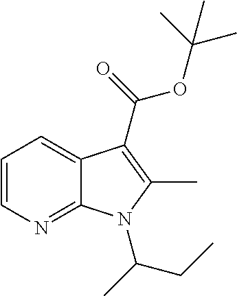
C1=C2C(=NC=C1)N(C(C)CC)C(C)=C2C(=O)OC(C)(C)C
